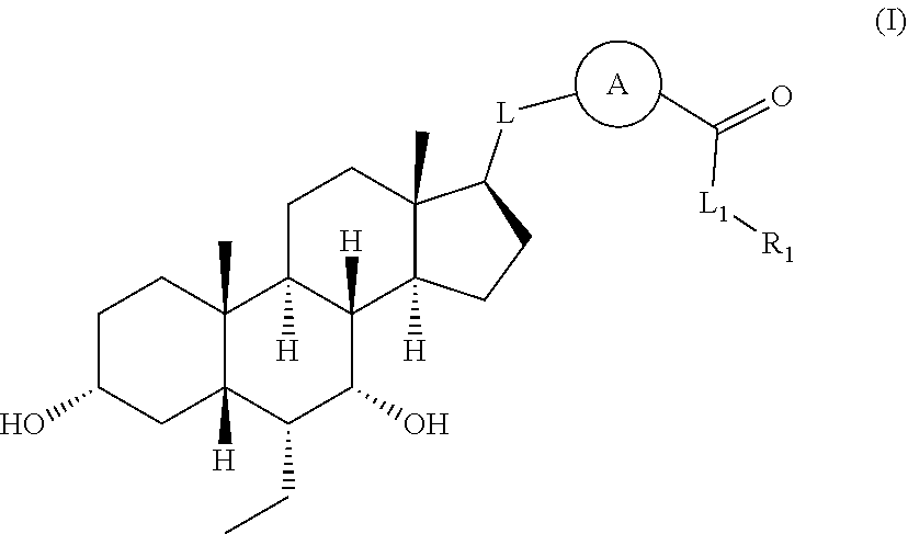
C1C2([H])C([H])(C3([H])C(C)(C1)C([L]C)CC3)C(O)C(CC)C1([H])C2(C)CCC(O)C1.[A].CC([L1][R1])=O
